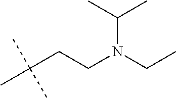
C(C(C)(C)C)CN(CC)C(C)C
